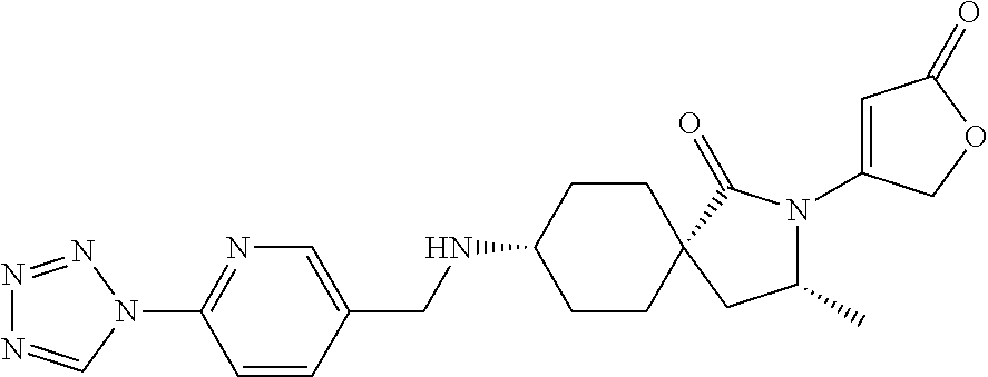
C1CC(NCC2=CN=C(N3C=NN=N3)C=C2)CCC12C(=O)N(C1=CC(=O)OC1)C(C)C2
